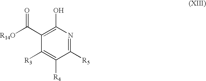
C1(C([R14O])=O)=C(O)N=C([R5])C([R4])=C1[R3]
